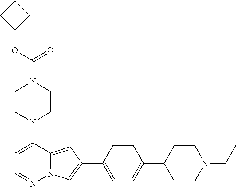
N1(C2=CC=NN3C2=CC(C2=CC=C(C4CCN(CC)CC4)C=C2)=C3)CCN(C(OC2CCC2)=O)CC1
